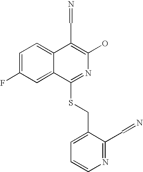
C1=C(F)C=C2C(=C1)C(C=N)=C(O)N=C2SCC1=CC=CN=C1C=N
